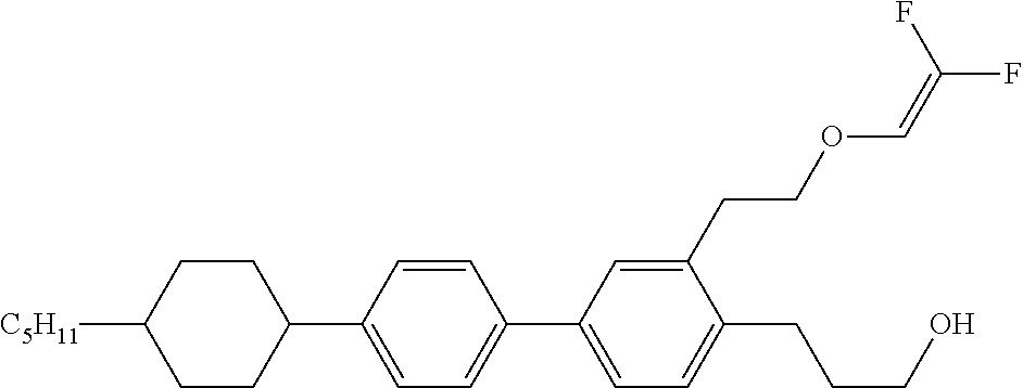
C1CC([C5H11])CCC1C1=CC=C(C2=CC=C(CCCO)C(CCOC=C(F)F)=C2)C=C1
